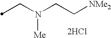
C(N(CC[NMe2])[Me])C.[2HCl]
